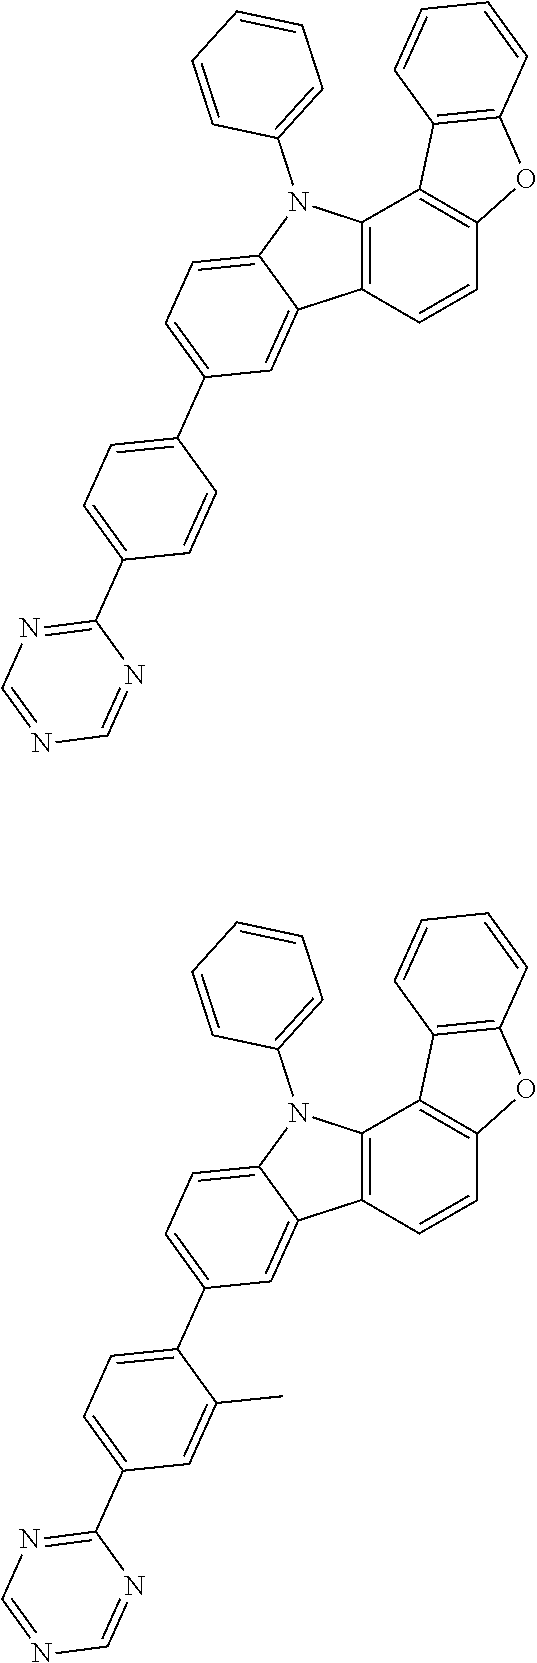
C12=C(C3=CC(C4=CC=C(C5=NC=NC=N5)C=C4)=CC=C3N1C1=CC=CC=C1)C=CC1=C2C2=C(O1)C=CC=C2.C12=C(C3=CC(C4=CC=C(C5=NC=NC=N5)C=C4C)=CC=C3N1C1=CC=CC=C1)C=CC1=C2C2=C(O1)C=CC=C2
